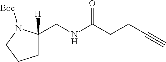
C(CC#C)C(NCC1([H])CCCN1[Boc])=O
